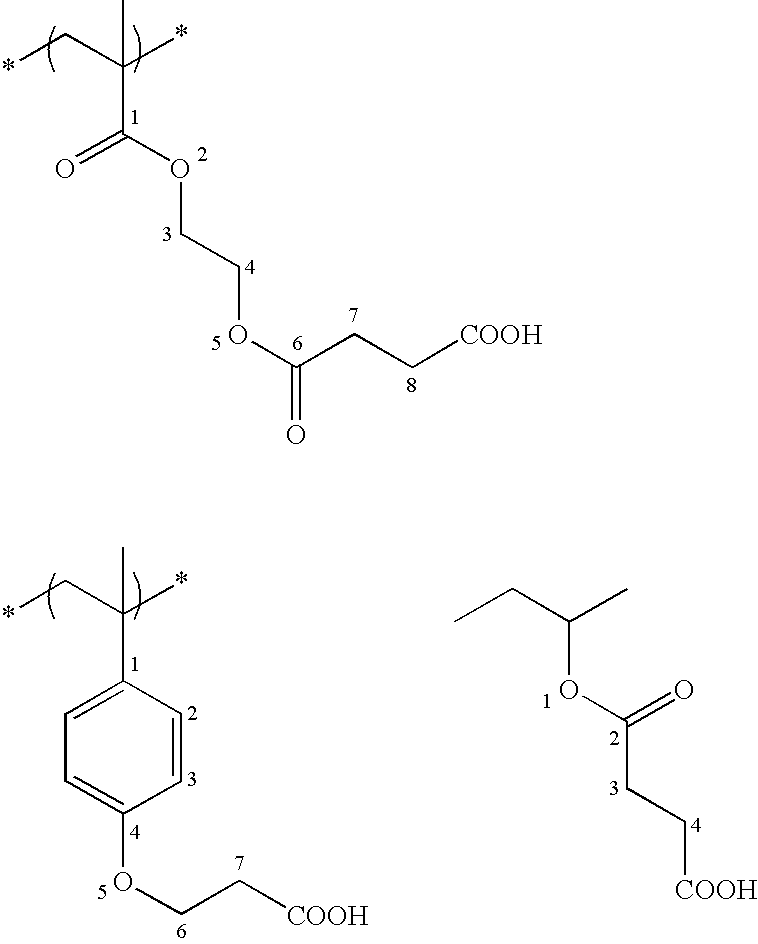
*CC(*)(C(=O)OCCOC(=O)CC[COOH])C.*CC(*)(C1=CC=C(OCC[COOH])C=C1)C.CCC(C)OC(CC[COOH])=O
